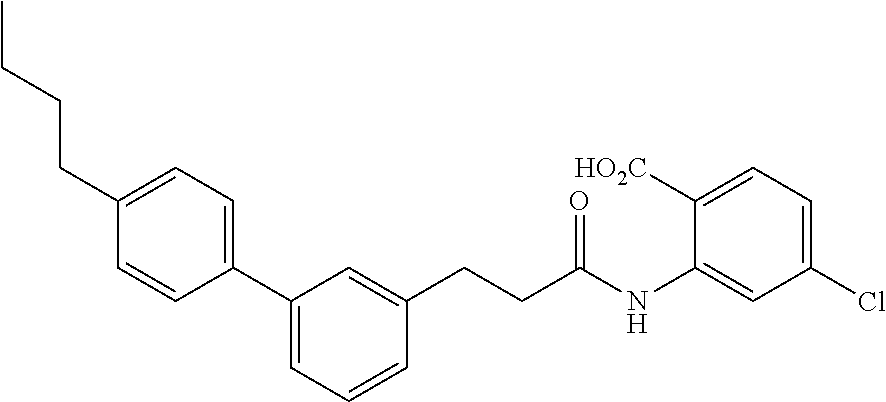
C1(C2=CC=CC(CCC(NC3=CC(Cl)=CC=C3[HO2C])=O)=C2)=CC=C(CCCC)C=C1
